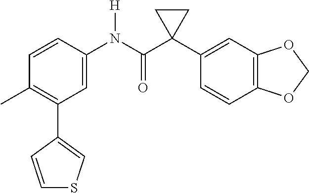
C1=C(N(C(C2(C3=CC4=C(C=C3)OCO4)CC2)=O)[H])C=CC(C)=C1C1=CSC=C1
